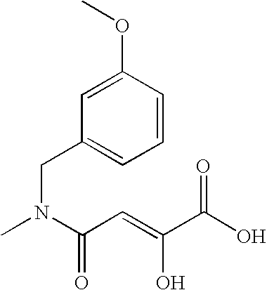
CN(C(C=C(C(O)=O)O)=O)CC1=CC=CC(OC)=C1
